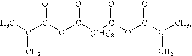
C(=C)(C)C(OC([(CH2)8]C(OC(C(C)=C)=O)=O)=O)=O
